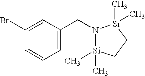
C1(Br)=CC(CN2[Si](C)(C)CC[Si]2(C)C)=CC=C1
